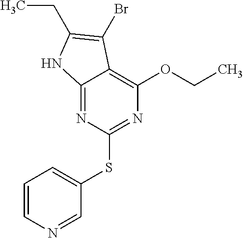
C12=NC(SC3=CC=CN=C3)=NC(OCC)=C1C(Br)=C(CC)N2
